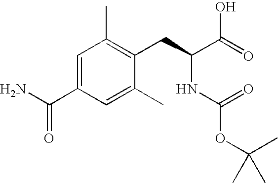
C1=C(C(N)=O)C=C(C)C(CC(C(=O)O)NC(OC(C)(C)C)=O)=C1C
